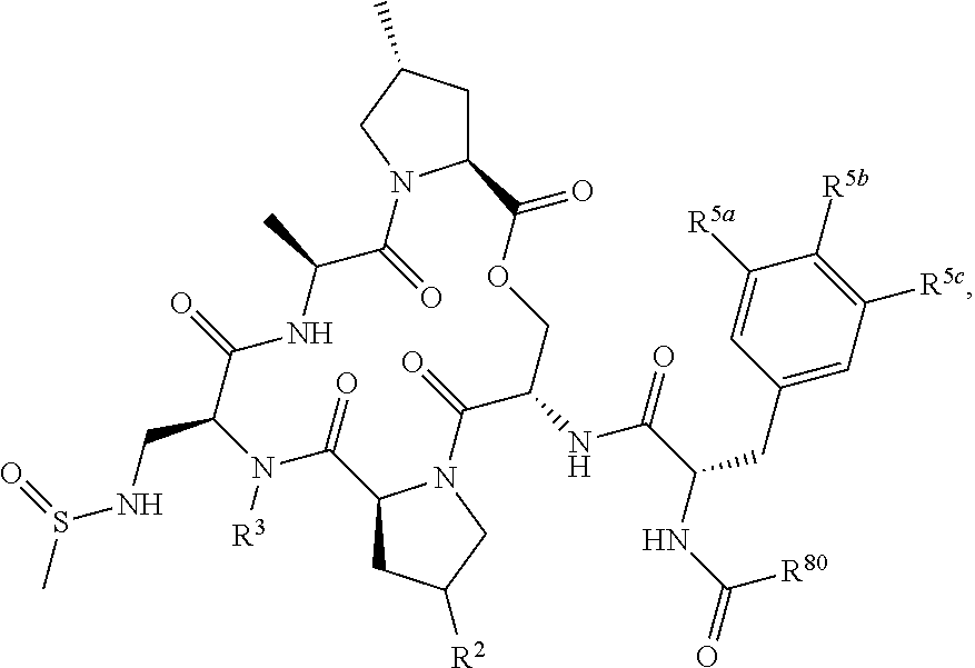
C1C(C)CN2C1C(=O)OCC(NC(=O)C(NC(=O)[R80])CC1=CC([R5c])=C([R5b])C([R5a])=C1)C(=O)N1C(CC([R2])C1)C(=O)N([R3])C(CNS(C)=O)C(=O)NC(C)C2=O
